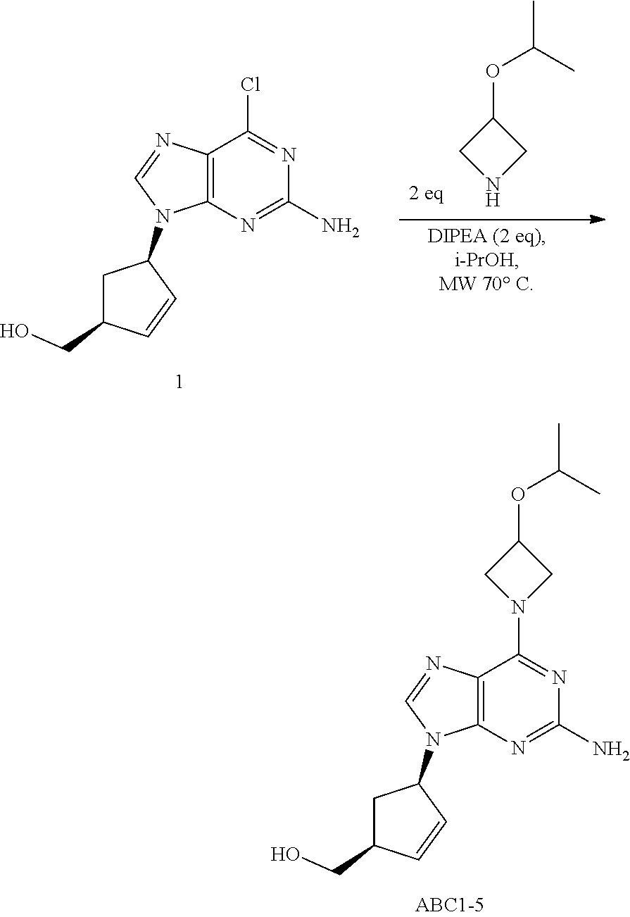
C12=C(N=C(N)N=C1Cl)N(C1CC(CO)C=C1)C=N2.N1CC(OC(C)C)C1.C12=C(N=C(N)N=C1N1CC(OC(C)C)C1)N(C1CC(CO)C=C1)C=N2
